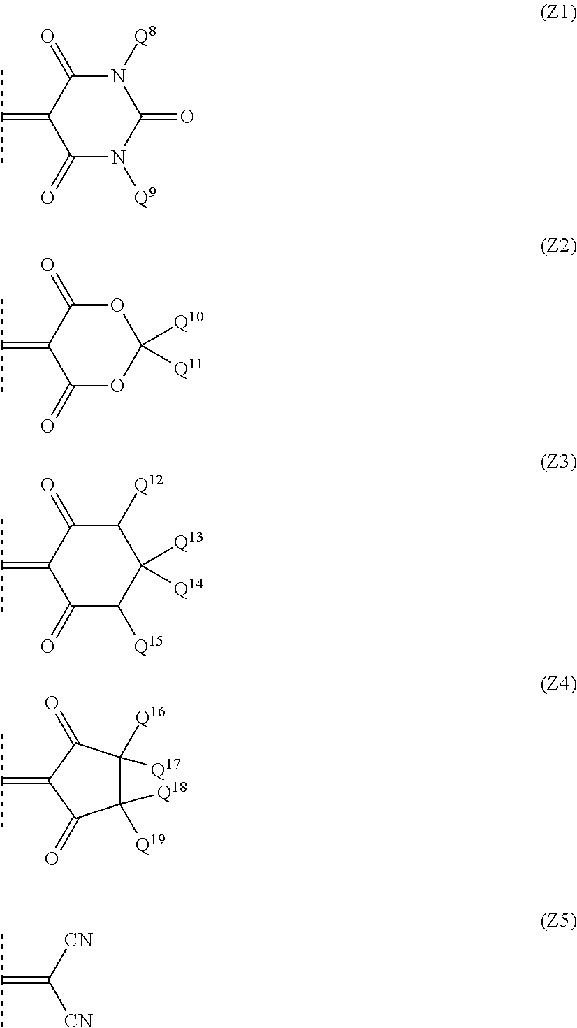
C1([Q16])([Q17])C([Q19])([Q18])C(=O)C(=C(C)C)C1=O.C1(=O)N([Q9])C(=O)N([Q8])C(=O)C1=C(C)C.C1(=O)OC([Q10])([Q11])OC(=O)C1=C(C)C.C1(=O)C([Q15])C([Q13])([Q14])C([Q12])C(=O)C1=C(C)C.C(=C([CN])[CN])(C)C
